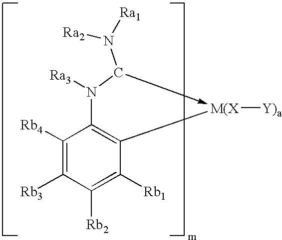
C1([Rb2])=C([Rb1])C2=C(C([Rb4])=C1[Rb3])N([Ra3])C(N([Ra2])[Ra1])->[M(X]2[Y)a]
